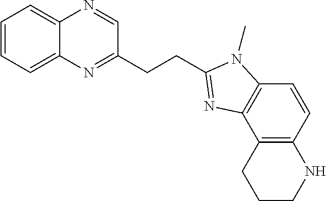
C1=CC=C2C(=C1)N=CC(CCC1=NC3=C(C=CC4=C3CCCN4)N1C)=N2
